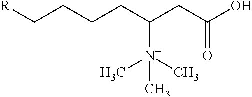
C(CCCC(CC(O)=O)[N+](C)(C)C)[R]
